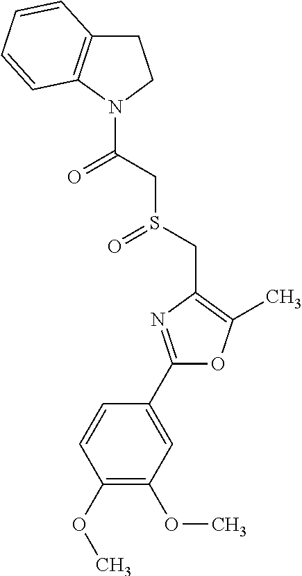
C1(C2=NC(CS(=O)CC(=O)N3CCC4=C3C=CC=C4)=C(C)O2)=CC(OC)=C(OC)C=C1
